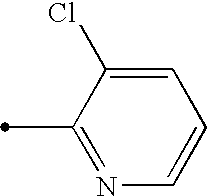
C1(C)=NC=CC=C1Cl
